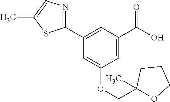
C1=C(C(O)=O)C=C(C2=NC=C(C)S2)C=C1OCC1(C)OCCC1
